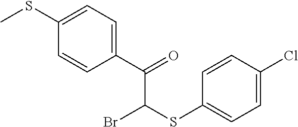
CSC1=CC=C(C(=O)C(SC2=CC=C(Cl)C=C2)Br)C=C1
